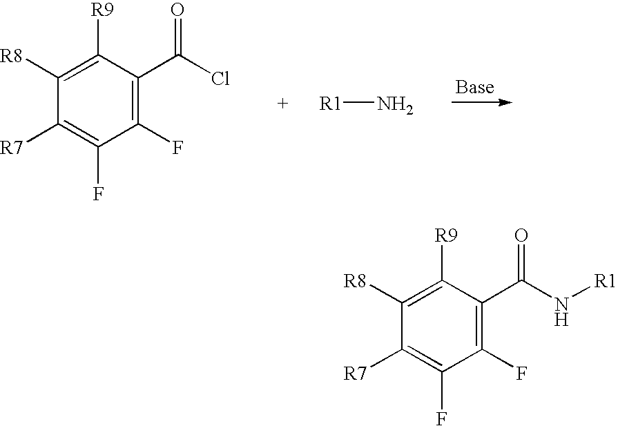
C1(F)=C(C(Cl)=O)C([R9])=C([R8])C([R7])=C1F.[R1]N.C1(F)=C(C(N[R1])=O)C([R9])=C([R8])C([R7])=C1F
